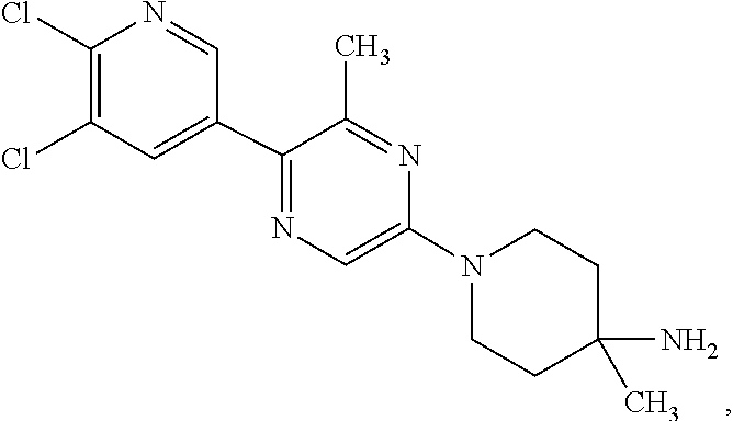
C1C(N)(C)CCN(C2=CN=C(C3=CC(Cl)=C(Cl)N=C3)C(C)=N2)C1
